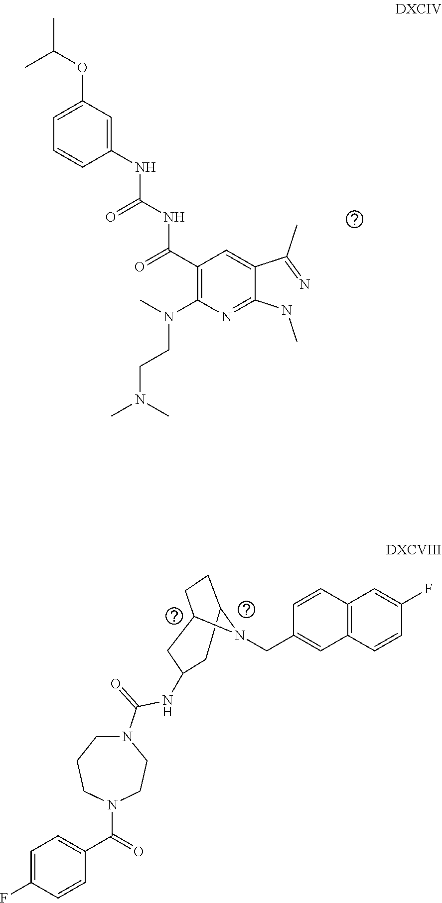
C1(NC(NC(C2=C(N(C)CCN(C)C)N=C(NC)C(C(=N)C)=C2)=O)=O)=CC(OC(C)C)=CC=C1.C12=C(C=CC(F)=C1)C=C(CN1C3CCC1CC(NC(N1CCCN(C(C4=CC=C(F)C=C4)=O)CC1)=O)C3)C=C2
